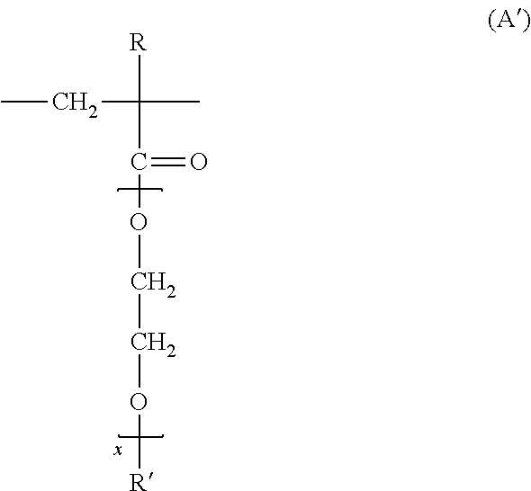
CCC([R])(C)C(=O)OCCO[R]
